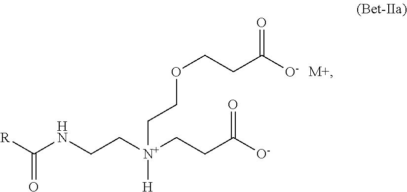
[R]C(NCC[N+](CCC([O-])=O)([H])CCOCCC([O-])=O)=O.[M+]
